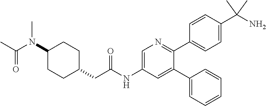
C1(N(C(C)=O)C)CCC(CC(NC2=CN=C(C3=CC=C(C(N)(C)C)C=C3)C(C3=CC=CC=C3)=C2)=O)CC1
